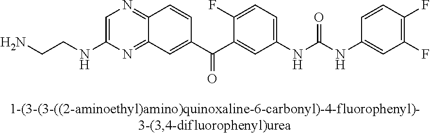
C(CNC1=CN=C2C(=N1)C=C(C(C1=CC(NC(NC3=CC(F)=C(F)C=C3)=O)=CC=C1F)=O)C=C2)N
